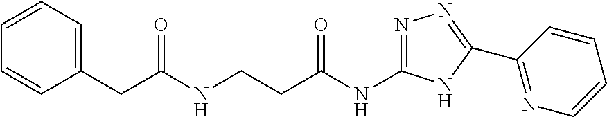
C(C(NC1=NN=C(C2=NC=CC=C2)N1)=O)CNC(CC1=CC=CC=C1)=O
